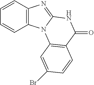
C1=CC2=C(C=C1)N1C(=N2)NC(=O)C2=C1C=C(Br)C=C2
